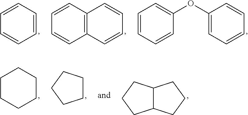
C1=CC=CC=C1.C12=C(C=CC=C1)C=CC=C2.C1=CC=CC=C1OC1=CC=CC=C1.C1CCCCC1.C1CCCC1.C12C(CCC1)CCC2
